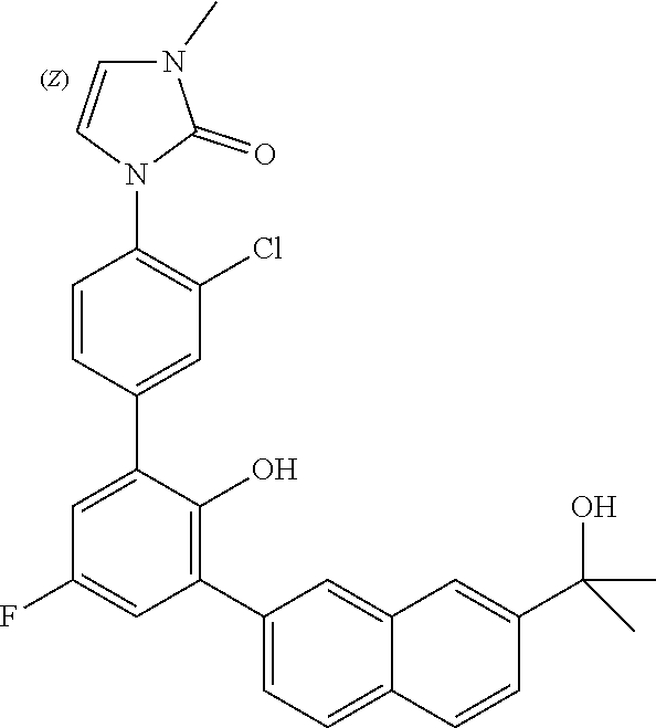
C1=CC(C2=CC(F)=CC(C3=CC=C4C(=C3)C=C(C(C)(O)C)C=C4)=C2O)=CC(Cl)=C1N1C(=O)N(C)C=C1
